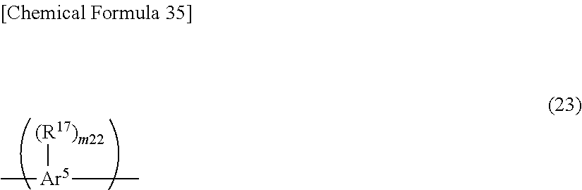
C[Ar5](C)[(R17)m22]
